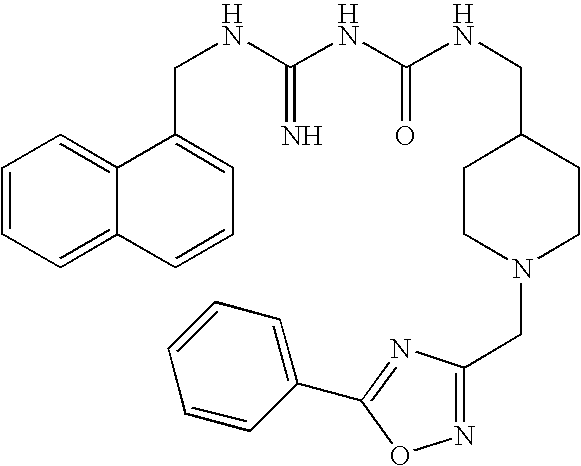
C1=CC=C2C(=C1)C(CNC(NC(NCC1CCN(CC3=NOC(C4=CC=CC=C4)=N3)CC1)=O)=N)=CC=C2
